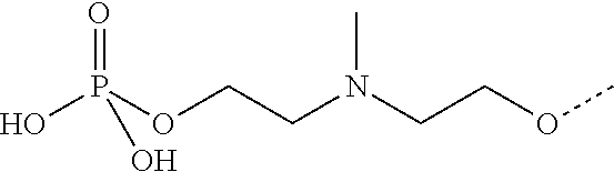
OP(OCCN(CCOC)C)(=O)O
